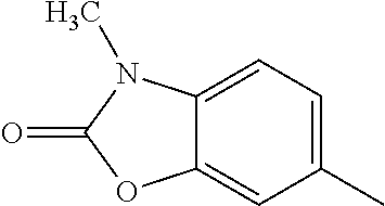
C1(C)=CC=C2C(=C1)OC(=O)N2C
